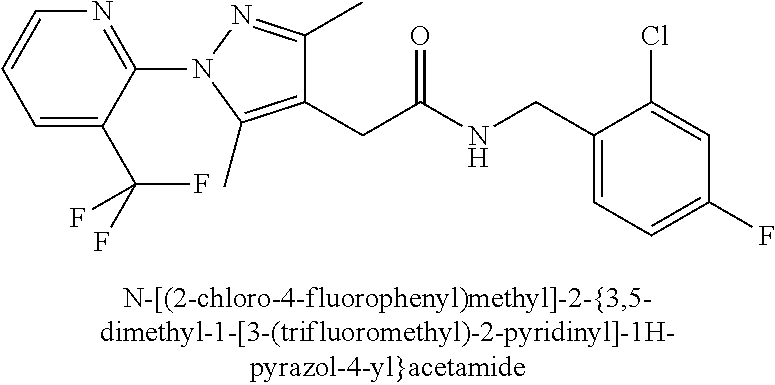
C1=C(F)C=C(Cl)C(CNC(CC2=C(C)N(C3=NC=CC=C3C(F)(F)F)N=C2C)=O)=C1
